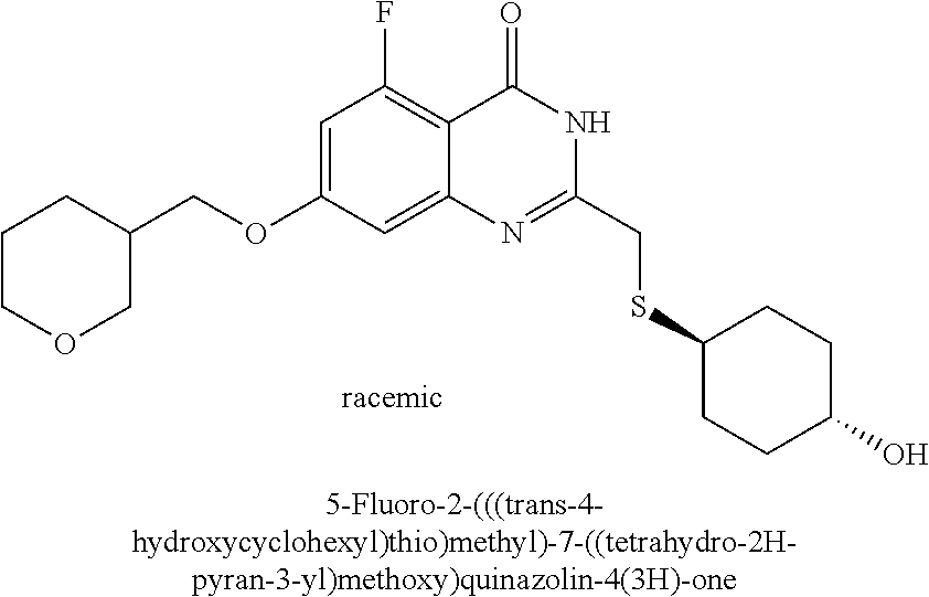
[5-Fluoro-2-(((trans-4-hydroxycyclohexyl)thio)methyl)-7-((tetrahydro-2H-pyran-3-yl)methoxy)quinazolin-4(3H)-one].C1(OCC2CCCOC2)=CC(F)=C2C(=C1)N=C(CSC1CCC(O)CC1)NC2=O
